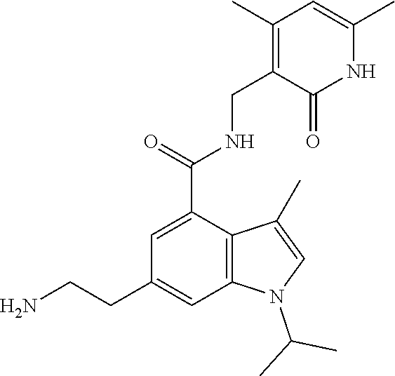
C(C1=C(C)C=C(C)NC1=O)NC(=O)C1=CC(CCN)=CC2=C1C(C)=CN2C(C)C
